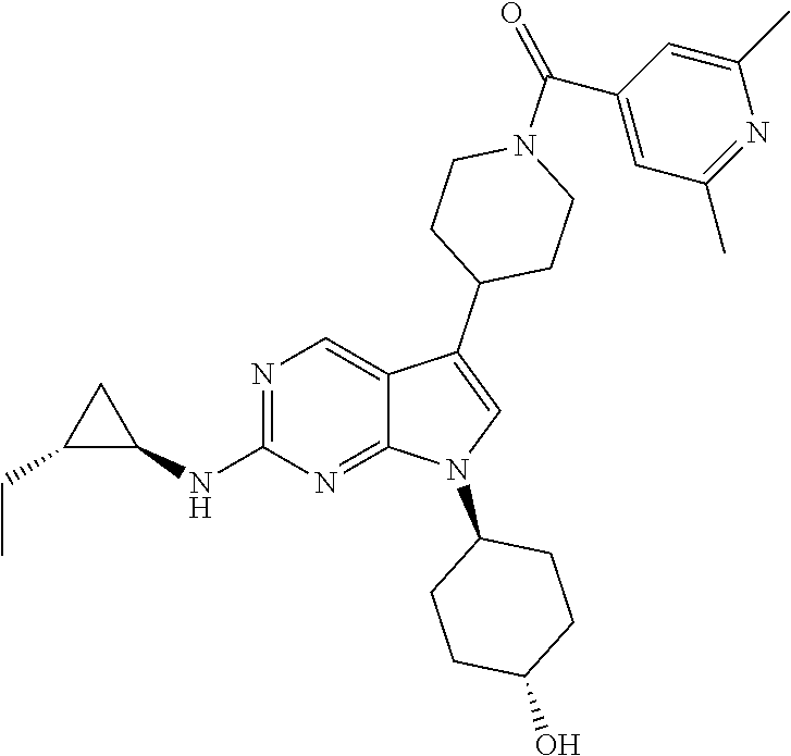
N1=C(NC2CC2CC)N=C2C(=C1)C(C1CCN(C(C3=CC(C)=NC(C)=C3)=O)CC1)=CN2C1CCC(O)CC1
